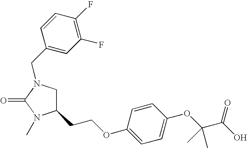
C1(CCOC2=CC=C(OC(C(O)=O)(C)C)C=C2)CN(CC2=CC(F)=C(F)C=C2)C(=O)N1C
